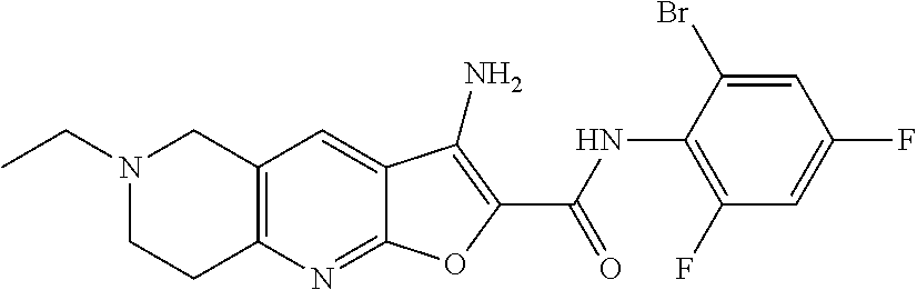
N1(CC)CCC2=C(C1)C=C1C(=N2)OC(C(NC2=C(F)C=C(F)C=C2Br)=O)=C1N
